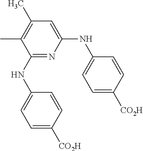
C1(NC2=CC=C([CO2H])C=C2)=NC(NC2=CC=C([CO2H])C=C2)=CC(C)=C1C
